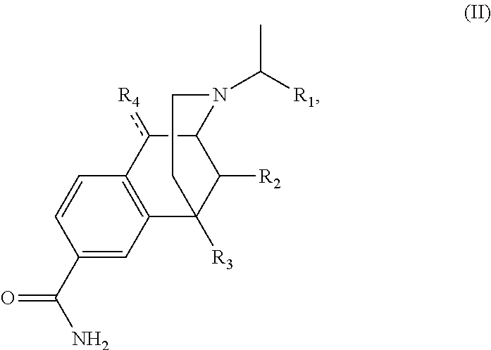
C12c([R4])C3=C(C([R3])(C1[R2])CCN2C([R1])C)C=C(C(=O)N)C=C3
